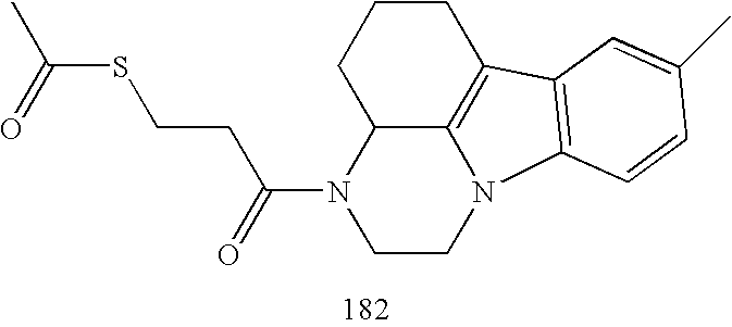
C1C2C3=C(CC1)C1=C(N3CCN2C(CCSC(C)=O)=O)C=CC(C)=C1
